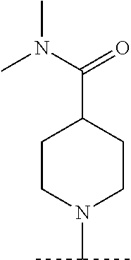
C1CN(C(C)C)CCC1C(=O)N(C)C
